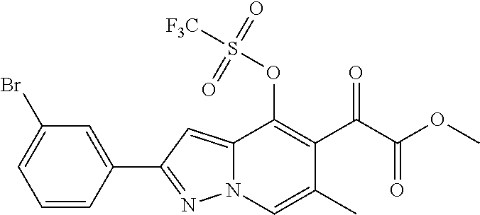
C1=CC(C2=NN3C(=C2)C(OS([F3C])(=O)=O)=C(C(C(=O)OC)=O)C(C)=C3)=CC(Br)=C1
